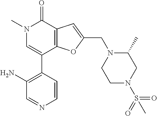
N1(C)C=C(C2=C(N)C=NC=C2)C2=C(C1=O)C=C(CN1C(C)CN(S(=O)(=O)C)CC1)O2
